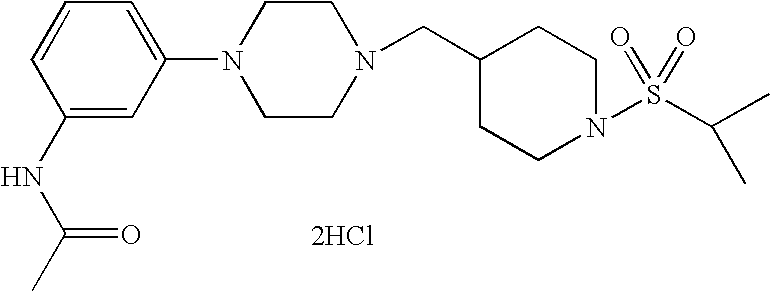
C1(NC(C)=O)=CC(N2CCN(CC3CCN(S(C(C)C)(=O)=O)CC3)CC2)=CC=C1.[2HCl]
